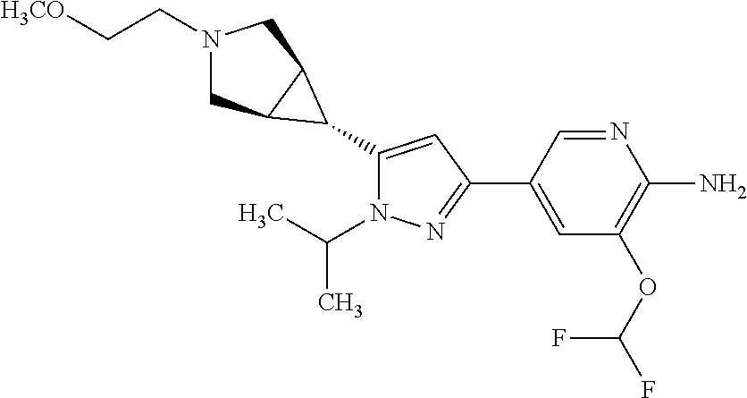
C1(C2C3CN(CC[H3CO])CC32)=CC(C2=CC(OC(F)F)=C(N)N=C2)=NN1C(C)C
